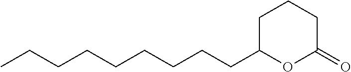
C1C(CCCCCCCCC)OC(=O)CC1
